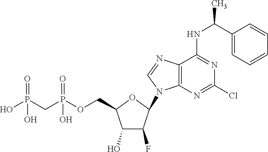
N1=C(Cl)N=C(NC(C2=CC=CC=C2)C)C2=C1N(C1C(F)C(O)C(COP(CP(O)(O)=O)(O)=O)O1)C=N2
